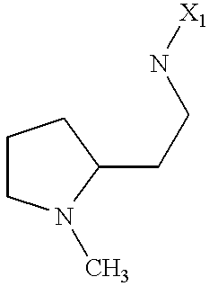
C1CN(C)C(CCN[X1])C1
